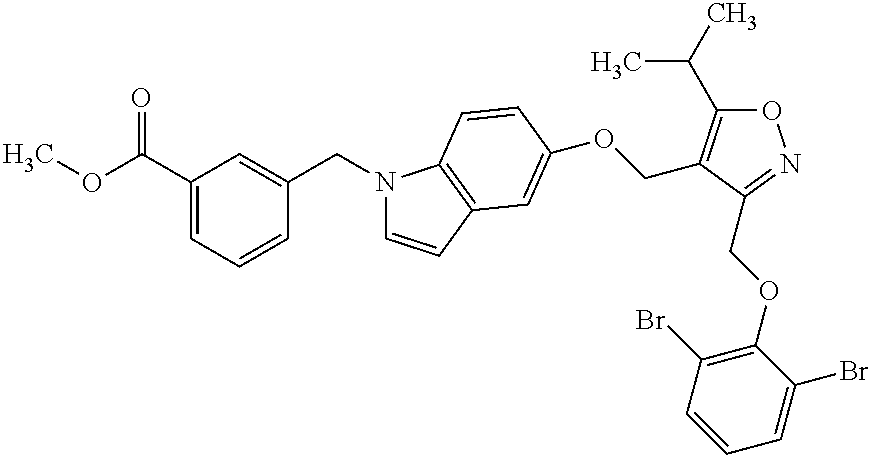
O(C(C1=CC=CC(CN2C=CC3=C2C=CC(OCC2=C(C(C)C)ON=C2COC2=C(Br)C=CC=C2Br)=C3)=C1)=O)C
